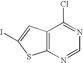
C12=C(C=C(I)S1)C(Cl)=NC=N2
